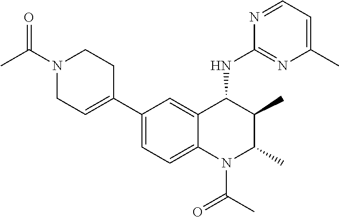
C1(C2=CCN(C(C)=O)CC2)=CC=C2C(=C1)C(NC1=NC(C)=CC=N1)C(C)C(C)N2C(C)=O
